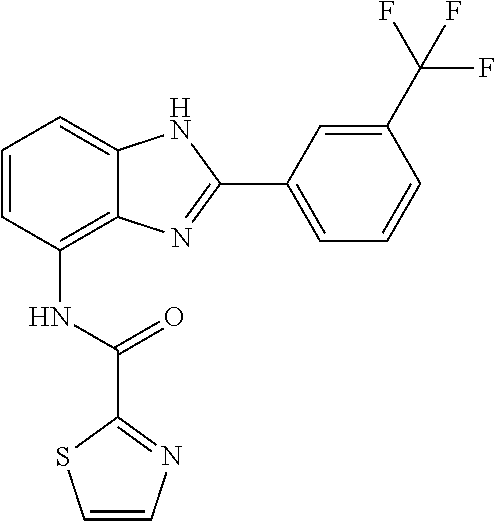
C1=CC(NC(C2=NC=CS2)=O)=C2C(=C1)NC(C1=CC=CC(C(F)(F)F)=C1)=N2
